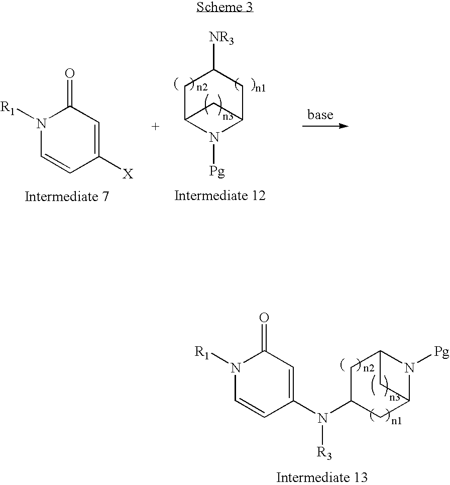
N1([R1])C=CC(N(C2CC3N([Pg])C(C2)C3)[R3])=CC1=O.N1([R1])C=CC([X])=CC1=O.C1C2N([Pg])C(CC1[NR3])C2
